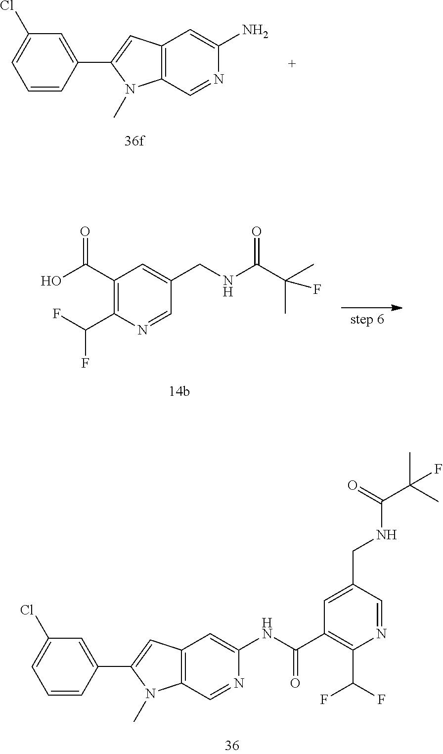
C1(C2=CC3=C(N2C)C=NC(NC(C2=C(C(F)F)N=CC(CNC(C(C)(C)F)=O)=C2)=O)=C3)=CC(Cl)=CC=C1.C1(C2=CC3=C(N2C)C=NC(N)=C3)=CC(Cl)=CC=C1.C1(C(O)=O)=C(C(F)F)N=CC(CNC(C(C)(C)F)=O)=C1
